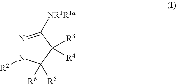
N1=C([NR1R1a])C([R3])([R4])C([R5])([R6])N1[R2]
